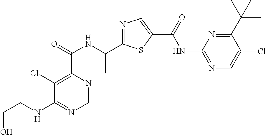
C1=NC(C(=O)NC(C2=NC=C(C(=O)NC3=NC=C(Cl)C(C(C)(C)C)=N3)S2)C)=C(Cl)C(NCCO)=N1
